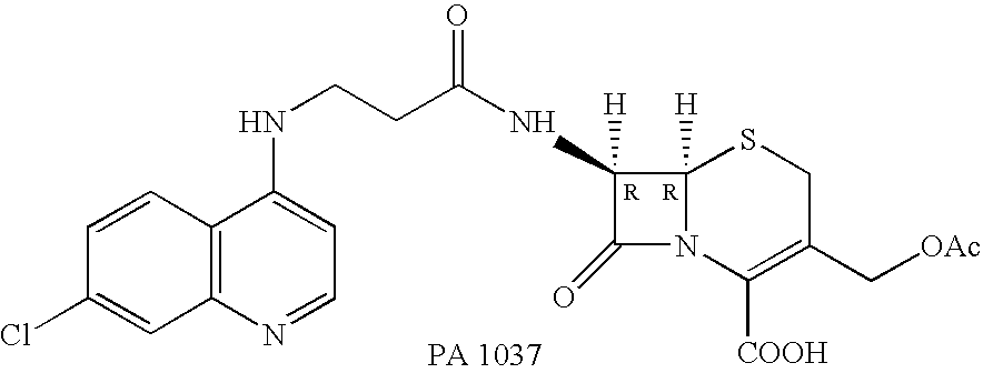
C1([H])(NC(CCNC2=CC=NC3=C2C=CC(Cl)=C3)=O)C(=O)N2C1([H])SCC(C[OAc])=C2[COOH]
